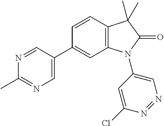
C12=C(C=CC(C3=CN=C(C)N=C3)=C1)C(C)(C)C(=O)N2C1=CN=NC(Cl)=C1
